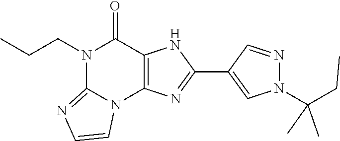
N1(CCC)C2=NC=CN2C2=C(C1=O)NC(C1=CN(C(CC)(C)C)N=C1)=N2
